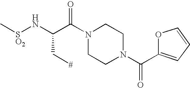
[SO2](NC(C(N1CCN(C(C2=CC=CO2)=O)CC1)=O)C[#])C
